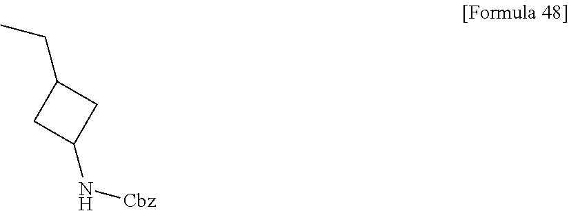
CCC1CC(N[Cbz])C1
